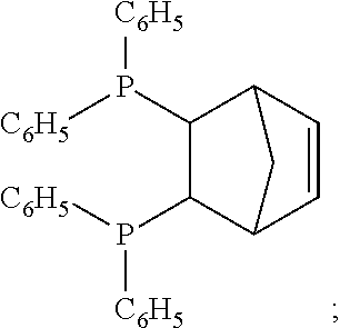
C1=CC2C(P([C6H5])[C6H5])C(P([C6H5])[C6H5])C1C2
